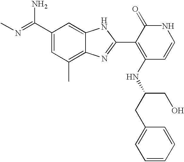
C1(C(=NC)N)=CC(C)=C2C(=C1)NC(C1=C(NC(CC3=CC=CC=C3)CO)C=CNC1=O)=N2
